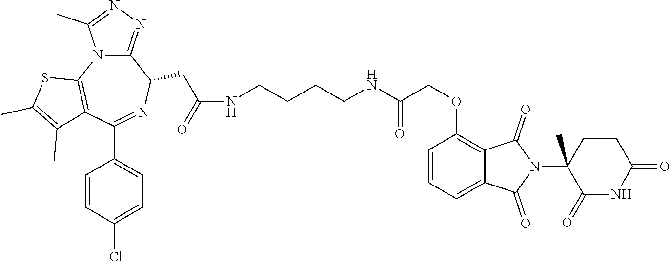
N(CCCCNC(COC1=C2C(=CC=C1)C(=O)N(C1(C)C(=O)NC(=O)CC1)C2=O)=O)C(=O)CC1C2=NN=C(C)N2C2=C(C(C3=CC=C(Cl)C=C3)=N1)C(C)=C(C)S2
